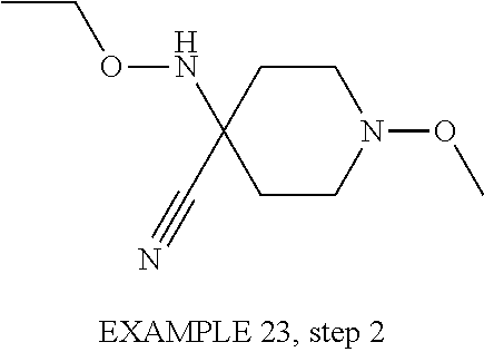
O(NC1(C#N)CCN(OC)CC1)CC
